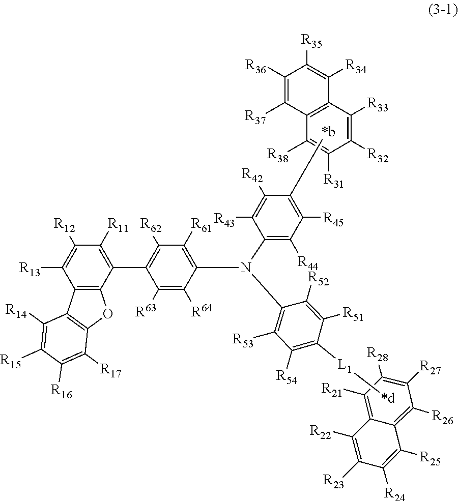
C1([R12])=C([R13])C2=C(C(C3=C([R62])C([R61])=C(N(C4=C([R44])C([R45])=C(C)C([R42])=C4[R43])C4=C([R53])C([R54])=C([L1]C)C([R51])=C4[R52])C([R64])=C3[R63])=C1[R11])OC1=C2C([R14])=C([R15])C([R16])=C1[R17].C12=C([R26])C([R27])=C([R28])C([R21])=C1C([R22])=C([R23])C([R24])=C2[R25].C12=C(C([R33])=C([R32])C([R31])=C1[R38])C([R34])=C([R35])C([R36])=C2[R37]
